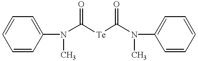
C1=CC=CC(N(C)C([Te]C(N(C2=CC=CC=C2)C)=O)=O)=C1
